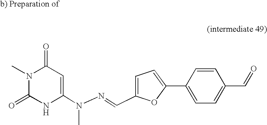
C1(=O)N(C)C(=O)NC(N(N=CC2=CC=C(C3=CC=C(C=O)C=C3)O2)C)=C1
